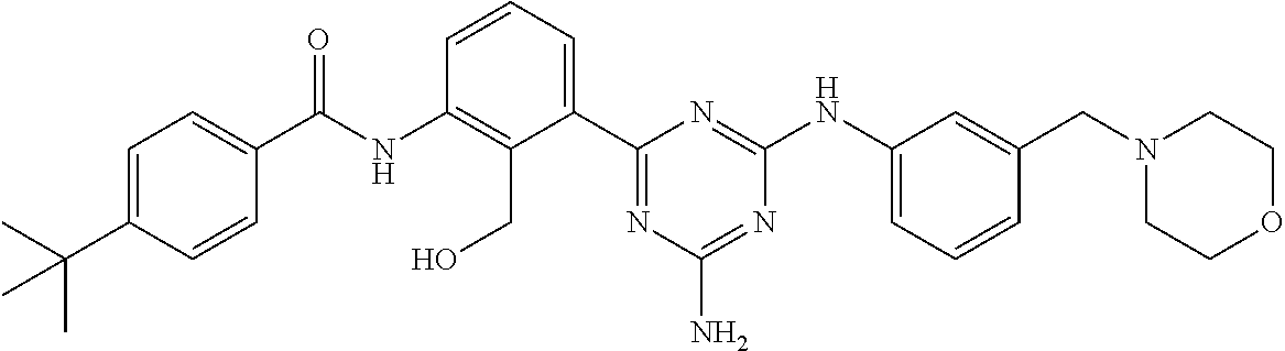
C(NC1=C(CO)C(C2=NC(N)=NC(NC3=CC=CC(CN4CCOCC4)=C3)=N2)=CC=C1)(=O)C1=CC=C(C(C)(C)C)C=C1
